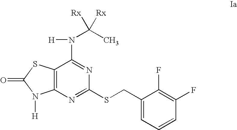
C12=C(N=C(SCC3=CC=CC(F)=C3F)N=C1N([H])C(C)([Rx])[Rx])N([H])C(=O)S2
